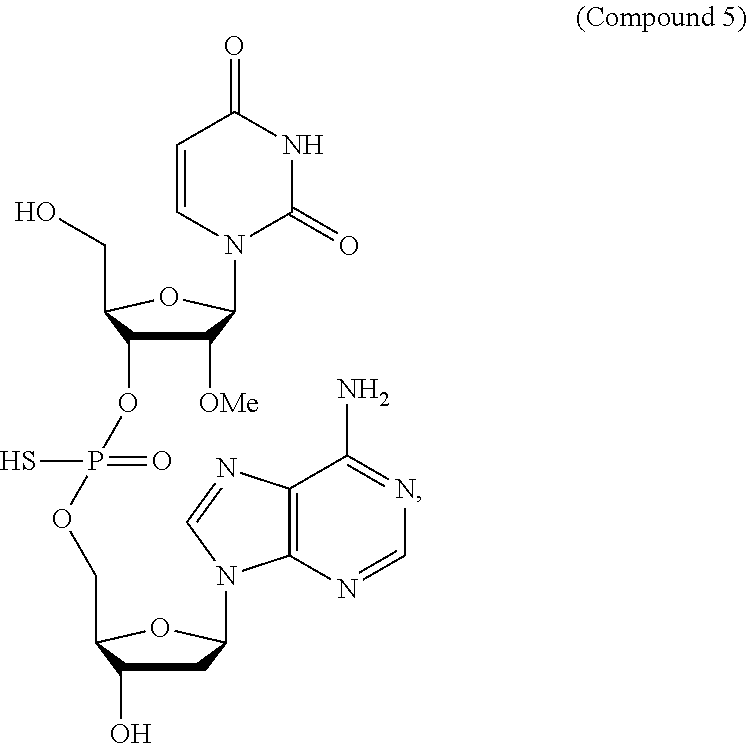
C1([OMe])C(OP(=O)(S)OCC2C(O)CC(N3C4=C(C(N)=NC=N4)N=C3)O2)C(CO)OC1N1C(=O)NC(=O)C=C1
